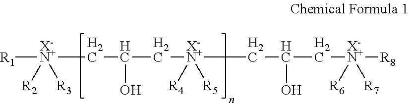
[R1][X-N+](CC(C[X-N+](CC(C[X-N+]([R8])([R6])[R7])O)([R4])[R5])O)([R2])[R3]
